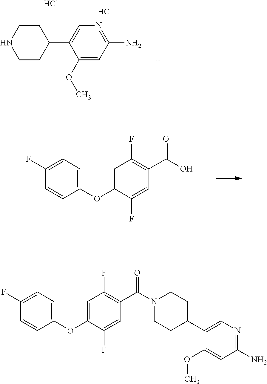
O(C)C1=CC(N)=NC=C1C1CCNCC1.Cl.Cl.C1(C(=O)O)=C(F)C=C(OC2=CC=C(F)C=C2)C(F)=C1.O(C)C1=CC(N)=NC=C1C1CCN(C(C2=C(F)C=C(OC3=CC=C(F)C=C3)C(F)=C2)=O)CC1
